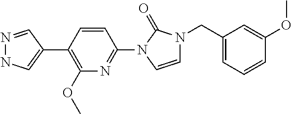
N1=CC(C2=C(OC)N=C(N3C=CN(CC4=CC=CC(OC)=C4)C3=O)C=C2)=CN1
